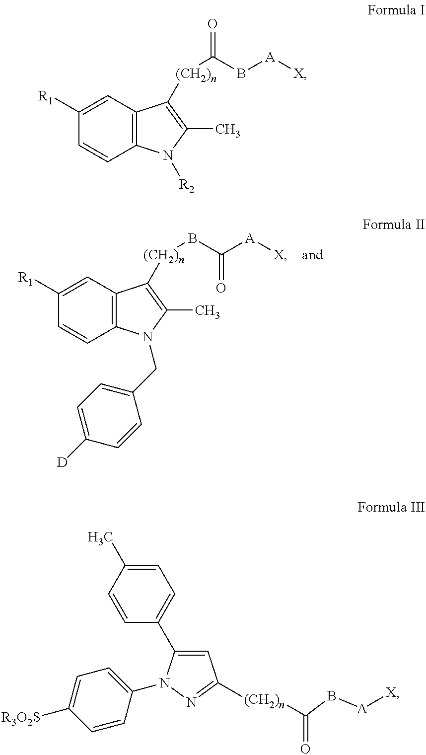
C1([R1])=CC2=C(C=C1)N(CC1=CC=C([D])C=C1)C(C)=C2[(CH2)n]BC([A][X])=O.C1([R1])=CC2=C(C=C1)N([R2])C(C)=C2[(CH2)n]C(=O)B[A][X].C1=C(C2=CC=C(C)C=C2)N(C2=CC=C([R3O2S])C=C2)N=C1[(CH2)n]C(=O)B[A][X]
